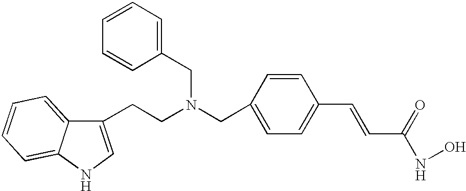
C1(CCN(CC2=CC=CC=C2)CC2=CC=C(C=CC(NO)=O)C=C2)=CNC2=CC=CC=C12
